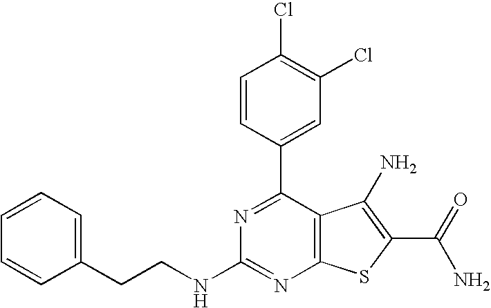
C1=CC(C2=NC(NCCC3=CC=CC=C3)=NC3=C2C(N)=C(C(N)=O)S3)=CC(Cl)=C1Cl
